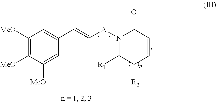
C1([MeO])=C([MeO])C([MeO])=CC(C=C[A]N2C([R1])C([R2])C=CC2=O)=C1
